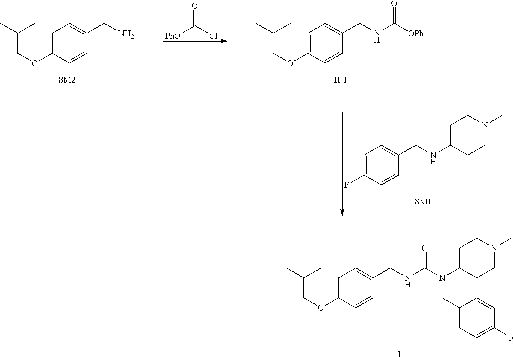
C(COC1=CC=C(CNC(N(C2CCN(C)CC2)CC2=CC=C(F)C=C2)=O)C=C1)(C)C.I.[PhO]C(Cl)=O.C(COC1=CC=C(CN)C=C1)(C)C.C(COC1=CC=C(CNC([OPh])=O)C=C1)(C)C.C1=C(F)C=CC(CNC2CCN(C)CC2)=C1
